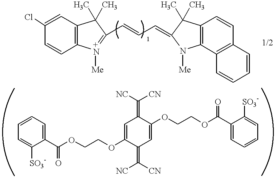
ClC1=CC2=C(C=C1)[N+]([Me])=C(C=CC=C1N([Me])C3=C(C=CC4=C3C=CC=C4)C1(C)C)C2(C)C.C1=CC=C(C(OCCOC2=CC(=C([NC])[CN])C(OCCOC(C3=CC=CC=C3[SO3-])=O)=CC2=C([NC])[CN])=O)C([SO3-])=C1
